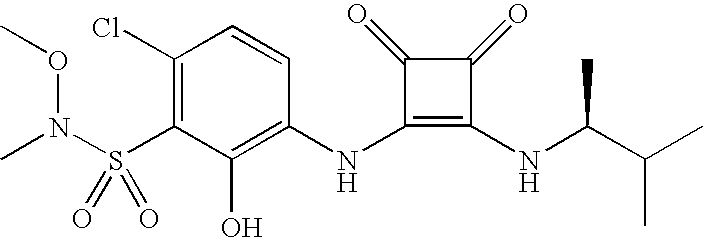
S(C1=C(Cl)C=CC(NC2=C(NC(C(C)C)C)C(=O)C2=O)=C1O)(=O)(=O)N(C)OC
